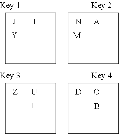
I.[Y].C1CCC1.[U].C1CCC1.[A].[M].C1CCC1.O.C1CCC1.N.[D].[L].B
